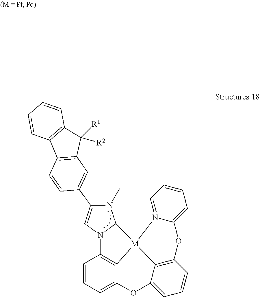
C1(C2=CC3=C(C4=C(C=CC=C4)C3([R2])[R1])C=C2)=CN2C(N1C)[M]13C4=C2C=CC=C4OC2=CC=CC(=C12)OC1=CC=CC=N31
